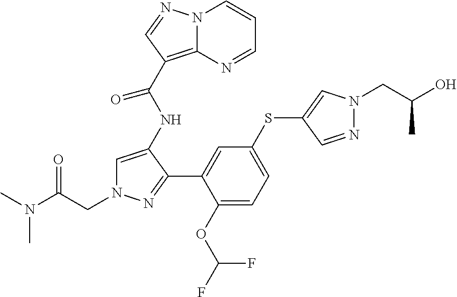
C(N1C=C(NC(C2=C3N(C=CC=N3)N=C2)=O)C(C2=CC(SC3=CN(CC(O)C)N=C3)=CC=C2OC(F)F)=N1)C(N(C)C)=O
